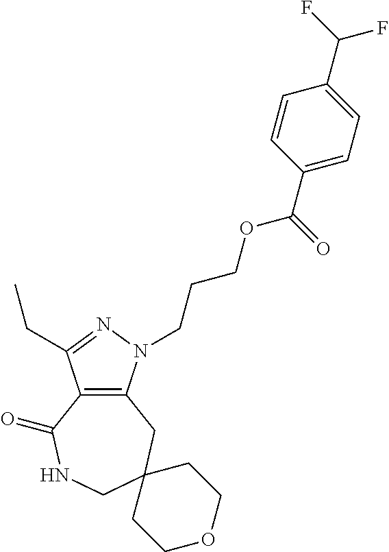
C12=C(N(CCCOC(C3=CC=C(C(F)F)C=C3)=O)N=C1CC)CC1(CNC2=O)CCOCC1
